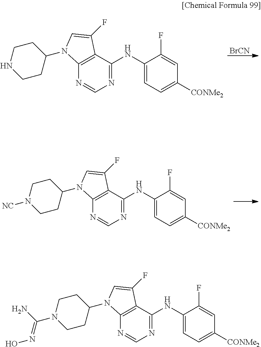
[BrCN].C1(NC2=NC=NC3=C2C(F)=CN3C2CCNCC2)=CC=C([CONMe2])C=C1F.C1(NC2=NC=NC3=C2C(F)=CN3C2CCN([NC])CC2)=CC=C([CONMe2])C=C1F.C1(NC2=NC=NC3=C2C(F)=CN3C2CCN(C(N)=NO)CC2)=CC=C([CONMe2])C=C1F
